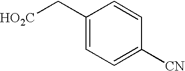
C1(C[HO2C])=CC=C([CN])C=C1
